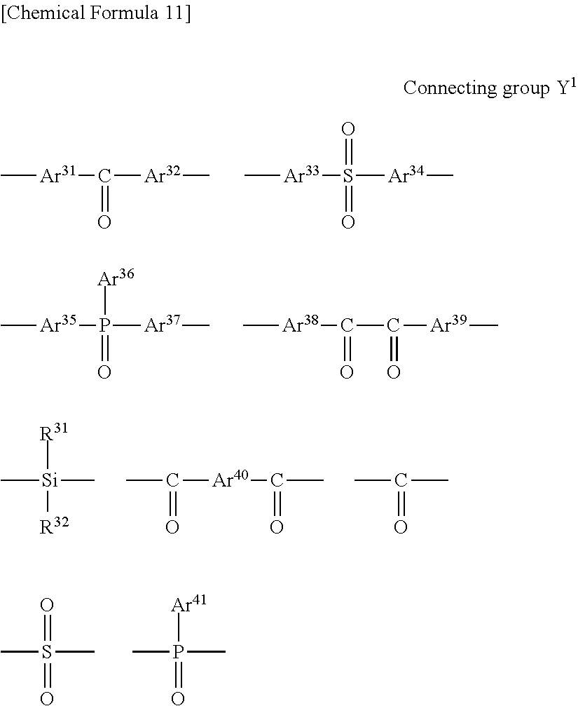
C[Ar31]C([Ar32]C)=O.C[Ar33]S([Ar34]C)(=O)=O.C[Ar35]P([Ar37]C)([Ar36])=O.C[Ar38]C(C([Ar39]C)=O)=O.C[Si](C)([R31])[R32].CC([Ar40]C(C)=O)=O.CC(=O)C.CS(=O)(C)=O.CP(=O)(C)[Ar41]
